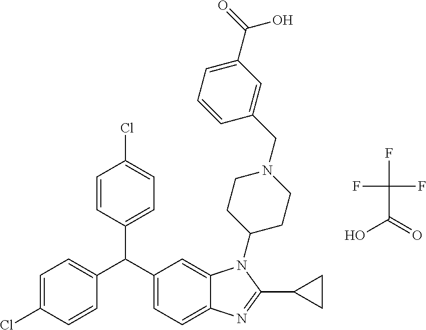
FC(C(=O)O)(F)F.C1=CC(C(C2=CC=C3C(=C2)N(C2CCN(CC4=CC(C(=O)O)=CC=C4)CC2)C(C2CC2)=N3)C2=CC=C(Cl)C=C2)=CC=C1Cl
